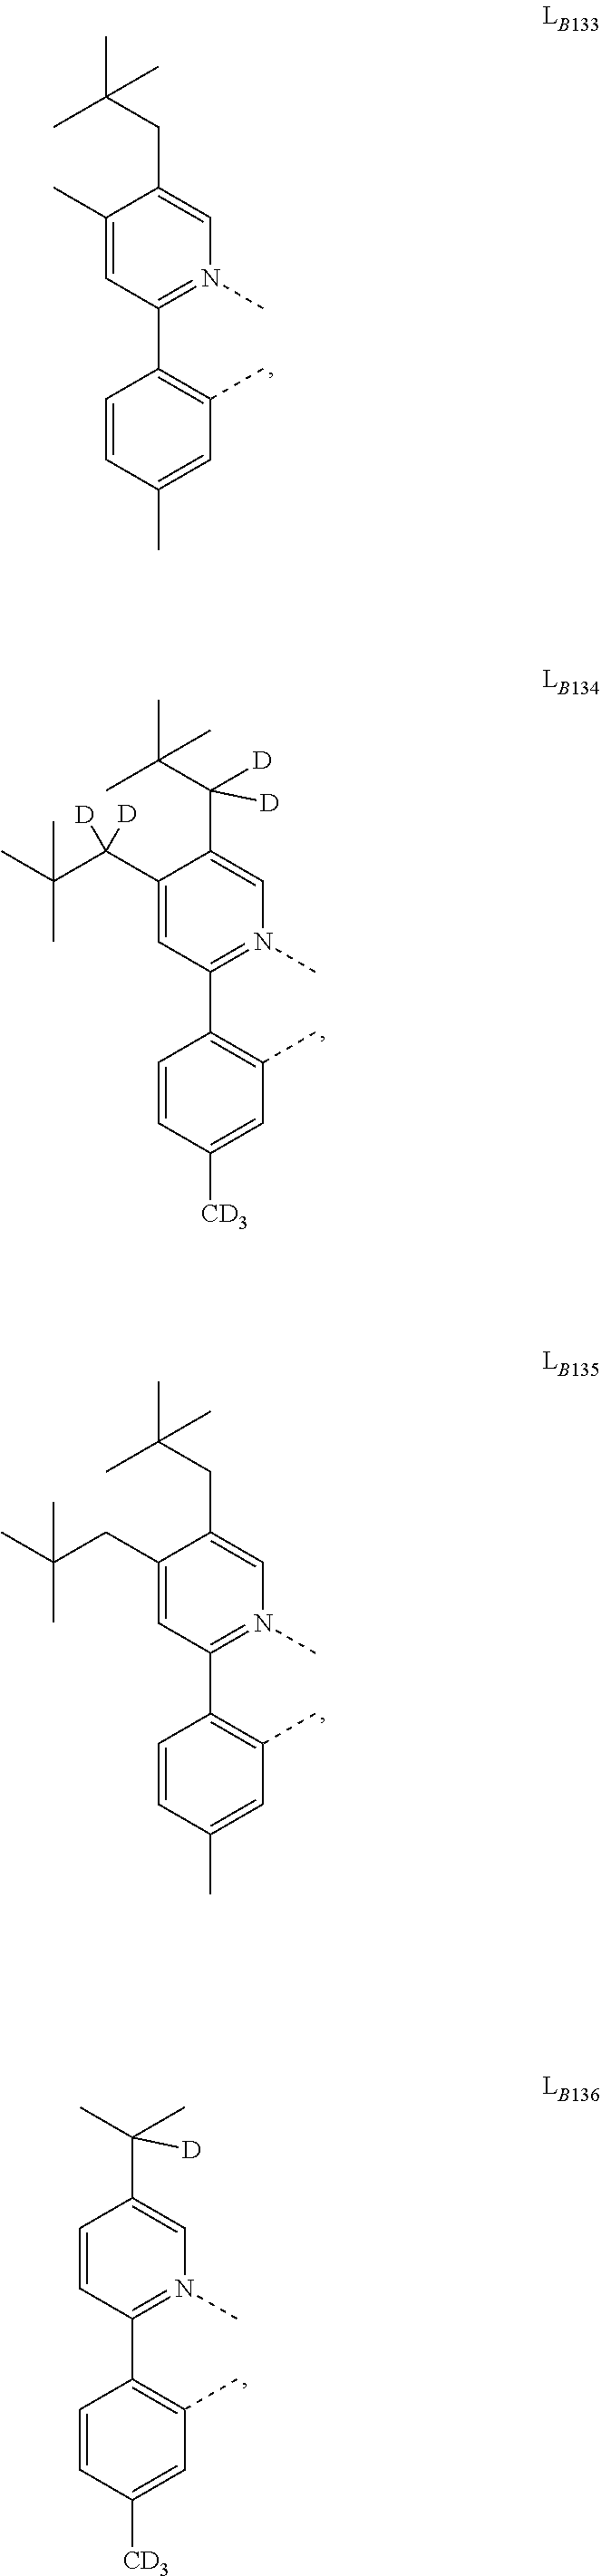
C1(C)=CC(C2=C(C)C=C(C)C=C2)=N(C)C=C1CC(C)(C)C.C1(C(C(C)(C)C)([D])[D])=CC(C2=C(C)C=C([CD3])C=C2)=N(C)C=C1C([D])([D])C(C)(C)C.C1(CC(C)(C)C)=CC(C2=C(C)C=C(C)C=C2)=N(C)C=C1CC(C)(C)C.C1=CC(C2=C(C)C=C([CD3])C=C2)=N(C)C=C1C([D])(C)C
